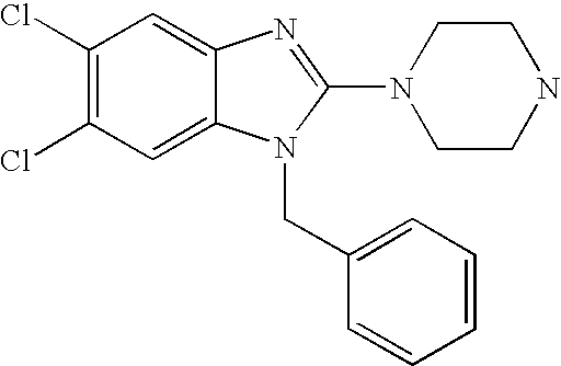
C1=C2C(=CC(Cl)=C1Cl)N=C(N1CCNCC1)N2CC1=CC=CC=C1
